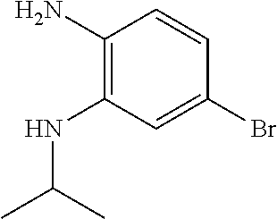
C1(N)=C(NC(C)C)C=C(Br)C=C1
